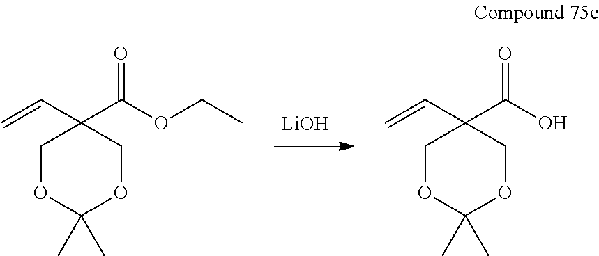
C1OC(C)(C)OCC1(C=C)C(O)=O.C1OC(C)(C)OCC1(C=C)C(OCC)=O.[LiOH]
